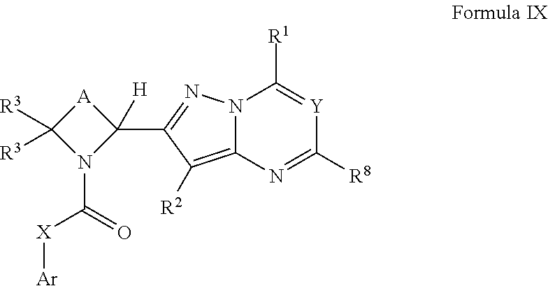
N12C(=C([R2])C(C3([H])[A]C([R3])([R3])N3C([X][Ar])=O)=N1)N=C([R8])[Y]=C2[R1]
